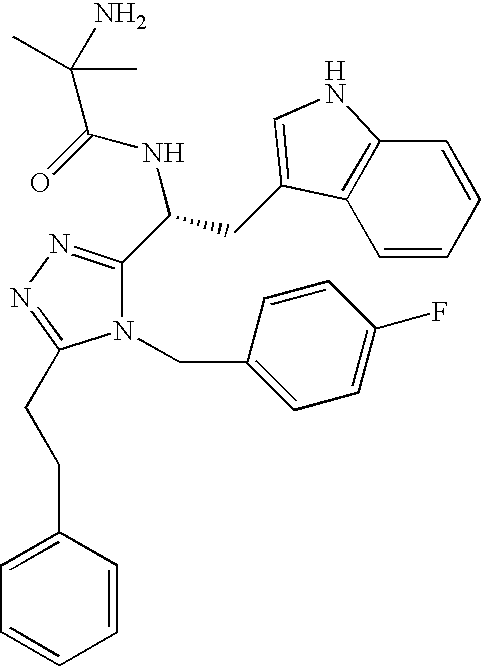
N1(CC2=CC=C(F)C=C2)C(C(CC2=CNC3=C2C=CC=C3)NC(=O)C(N)(C)C)=NN=C1CCC1=CC=CC=C1
